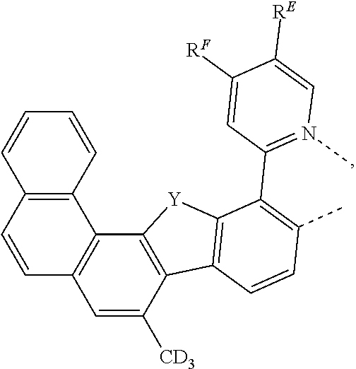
C1=CC2=C(C3=C1C=C([CD3])C1=C3[Y]C3=C1C=CC(C)=C3C1=N(C)C=C([RE])C([RF])=C1)C=CC=C2
